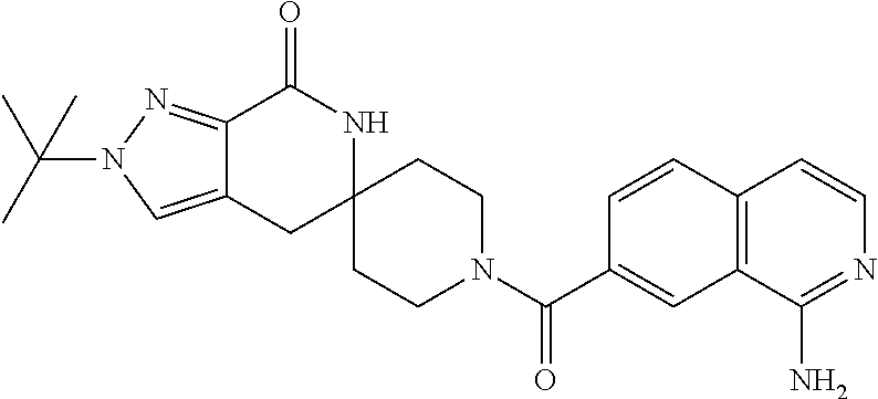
C12=NN(C(C)(C)C)C=C1CC1(NC2=O)CCN(C(C2=CC3=C(C=C2)C=CN=C3N)=O)CC1
